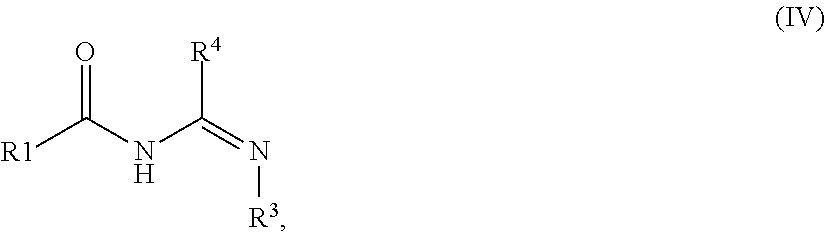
[R1]C(NC(=N[R3])[R4])=O
